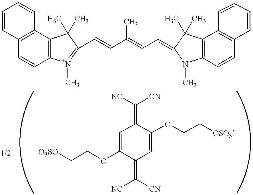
C1=CC2=C(C=C1)C1=C(C=C2)[N+](C)=C(C=CC(=CC=C2N(C)C3=C(C2(C)C)C2=C(C=C3)C=CC=C2)C)C1(C)C.C1(OCC[-O3SO])=CC(=C([NC])[CN])C(OCC[OSO3-])=CC1=C([NC])[CN].[1/2]
